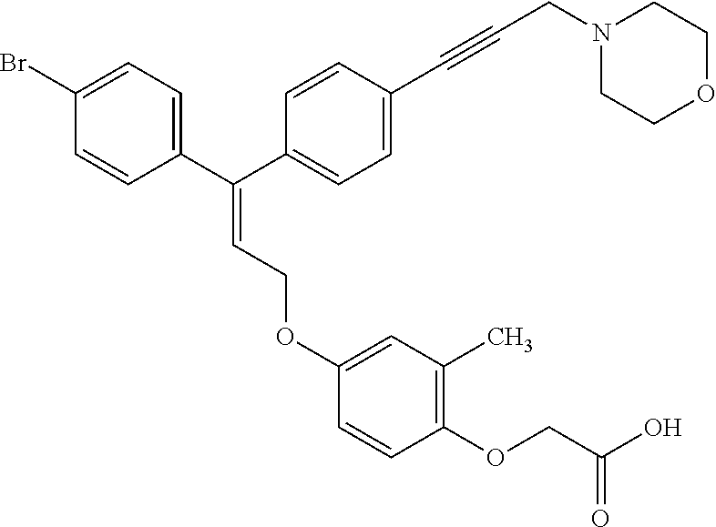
C1(Br)=CC=C(C(C2=CC=C(C#CCN3CCOCC3)C=C2)=CCOC2=CC(C)=C(OCC(O)=O)C=C2)C=C1
